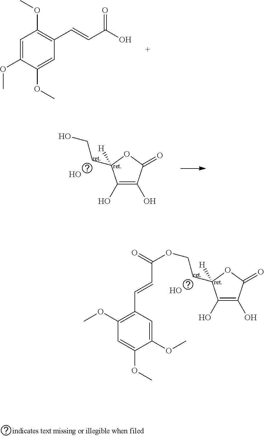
C1(O)=C(O)C(=O)OC1(CCOC(C=CC1=C(OC)C=C(OC)C(OC)=C1)=O)[H].O.C1=C(OC)C(OC)=CC(C=CC(O)=O)=C1OC.C1(O)=C(O)C(=O)OC1(CCO)[H].O
